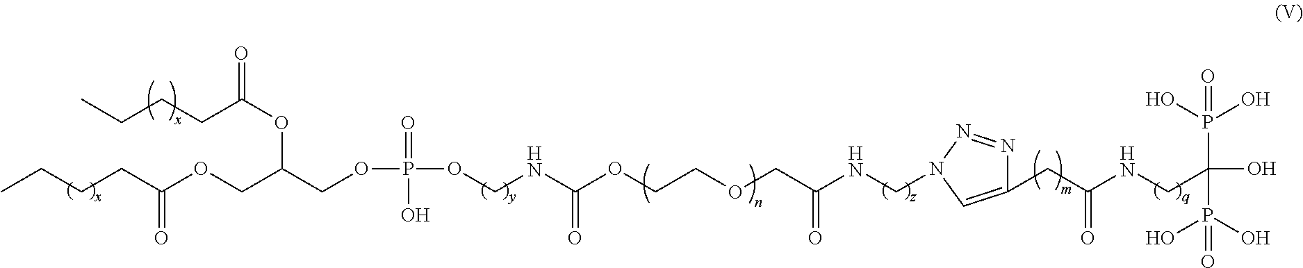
CCCCC(OC(COC(=O)CCCC)COP(=O)(O)OCNC(OCCOCC(NCN1N=NC(CC(NCC(O)(P(O)(O)=O)P(O)(O)=O)=O)=C1)=O)=O)=O
